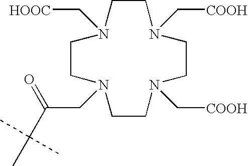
C1CN(C[COOH])CCN(C[COOH])CCN(CC(C(C)(C)C)=O)CCN1C[HOOC]
